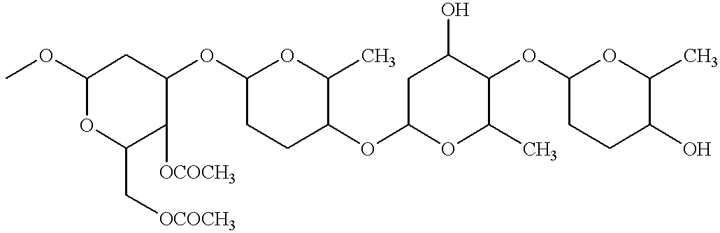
COC1OC(C[OCOCH3])C([OCOCH3])C(OC2CCC(OC3CC(O)C(OC4CCC(O)C(C)O4)C(C)O3)C(C)O2)C1
